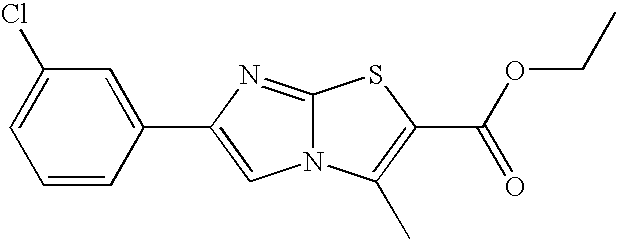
C1=C(Cl)C=C(C2=CN3C(=N2)SC(C(OCC)=O)=C3C)C=C1
